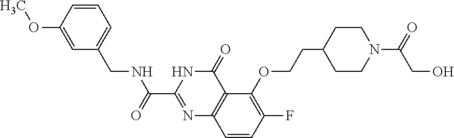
C1=CC(OC)=CC(CNC(C2=NC3=C(C(=O)N2)C(OCCC2CCN(C(CO)=O)CC2)=C(F)C=C3)=O)=C1
